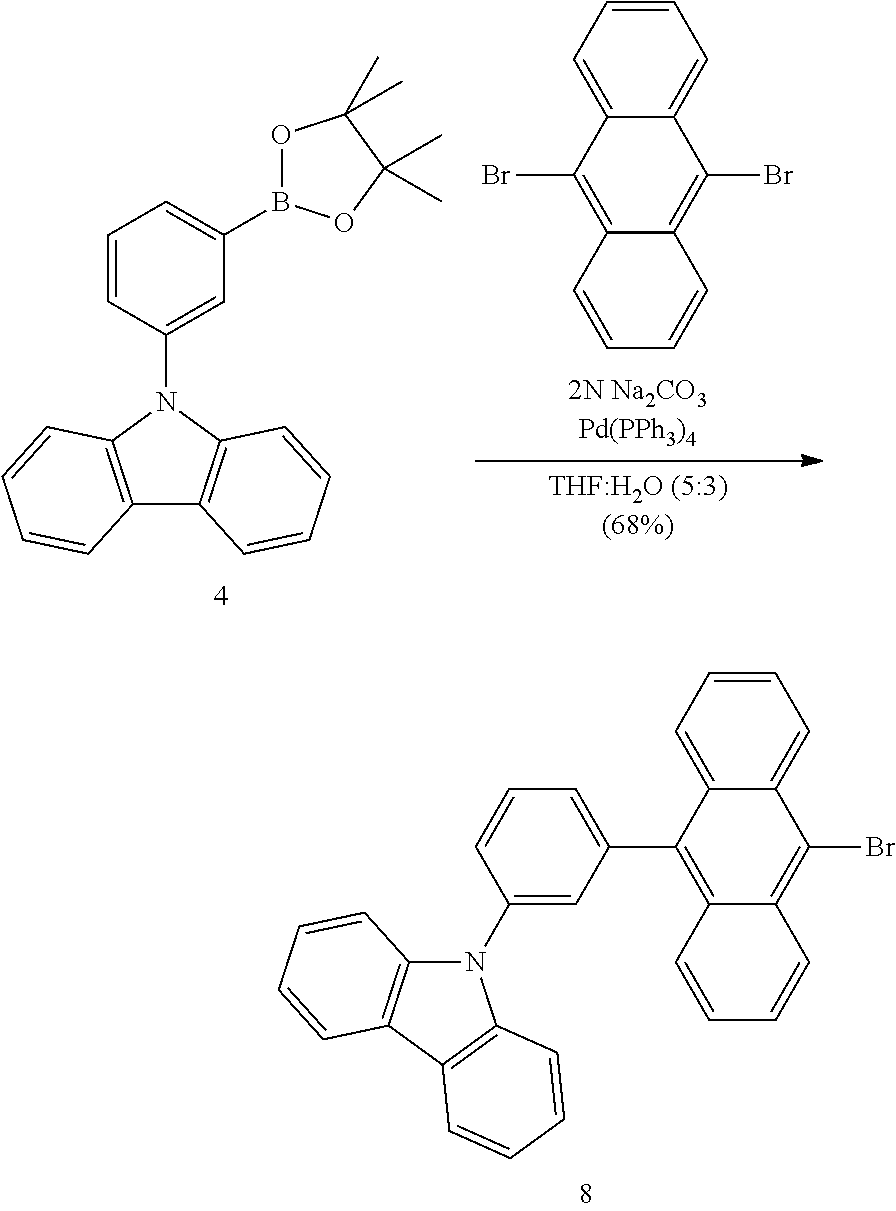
C12=C(N(C3=CC(B4OC(C)(C)C(C)(C)O4)=CC=C3)C3=C1C=CC=C3)C=CC=C2.C1=CC=C2C(=C1)C(Br)=C1C(=C2Br)C=CC=C1.C1=CC=C2C(=C1)C(Br)=C1C(=C2C2=CC=CC(N3C4=C(C5=C3C=CC=C5)C=CC=C4)=C2)C=CC=C1
